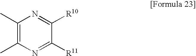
C1(C)=C(C)N=C([R11])C([R10])=N1
